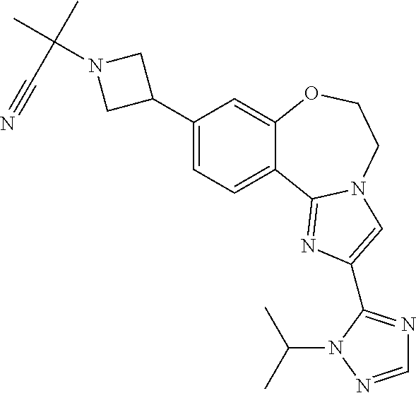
C1(C2CN(C(C#N)(C)C)C2)=CC=C2C(=C1)OCCN1C2=NC(C2=NC=NN2C(C)C)=C1
